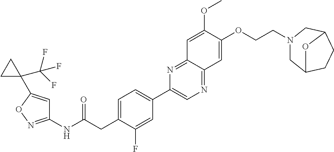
C1(NC(CC2=CC=C(C3=CN=C4C(=N3)C=C(OC)C(OCCN3CC5CCC(C3)O5)=C4)C=C2F)=O)=NOC(C2(C(F)(F)F)CC2)=C1
